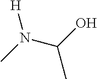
C(N(C)[H])(C)O
